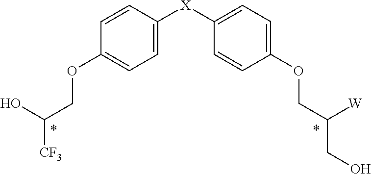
C1=CC([X]C2=CC=C(OCC([W])CO)C=C2)=CC=C1OCC(O)[CF3]
